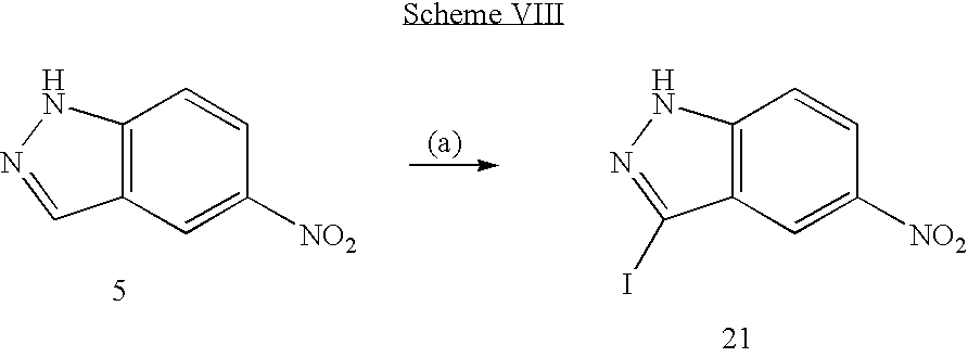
C12=C(C=C([NO2])C=C1)C=NN2.C12=C(C=C([NO2])C=C1)C(I)=NN2
